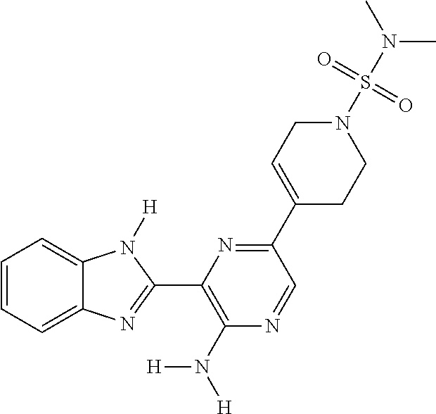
C1=CC=C2C(=C1)N([H])C(C1=C(N([H])[H])N=CC(C3=CCN(S(=O)(=O)N(C)C)CC3)=N1)=N2
